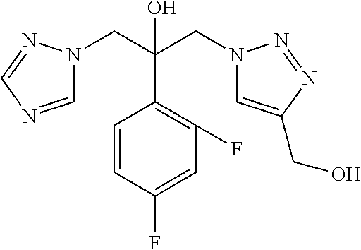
C(C1=C(F)C=C(F)C=C1)(CN1C=C(CO)N=N1)(CN1C=NC=N1)O
